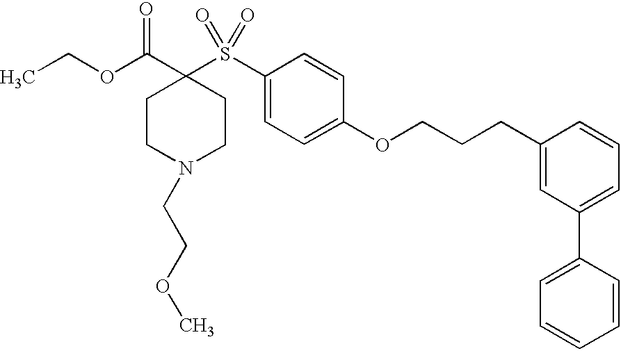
CCOC(C1(S(C2=CC=C(OCCCC3=CC(C4=CC=CC=C4)=CC=C3)C=C2)(=O)=O)CCN(CCOC)CC1)=O
